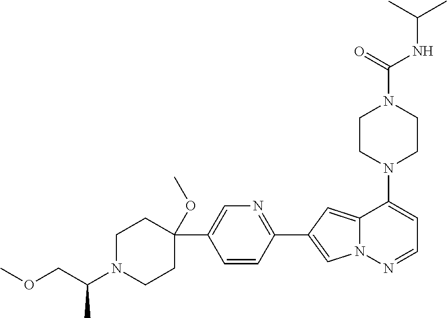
N1(C2=CC=NN3C2=CC(C2=NC=C(C4(OC)CCN(C(C)COC)CC4)C=C2)=C3)CCN(C(NC(C)C)=O)CC1
